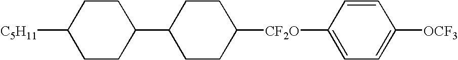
C1CC(C2CCC([CF2O]C3=CC=C([OCF3])C=C3)CC2)CCC1[C5H11]
